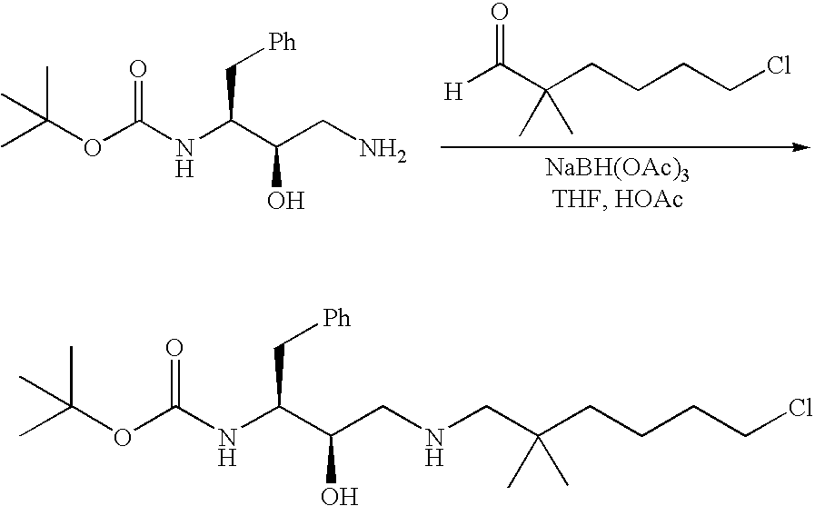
C(OC(=O)NC(C[Ph])C(O)CN)(C)(C)C.[H]C(C(CCCCCl)(C)C)=O.C(OC(=O)NC(C[Ph])C(O)CNCC(CCCCCl)(C)C)(C)(C)C
